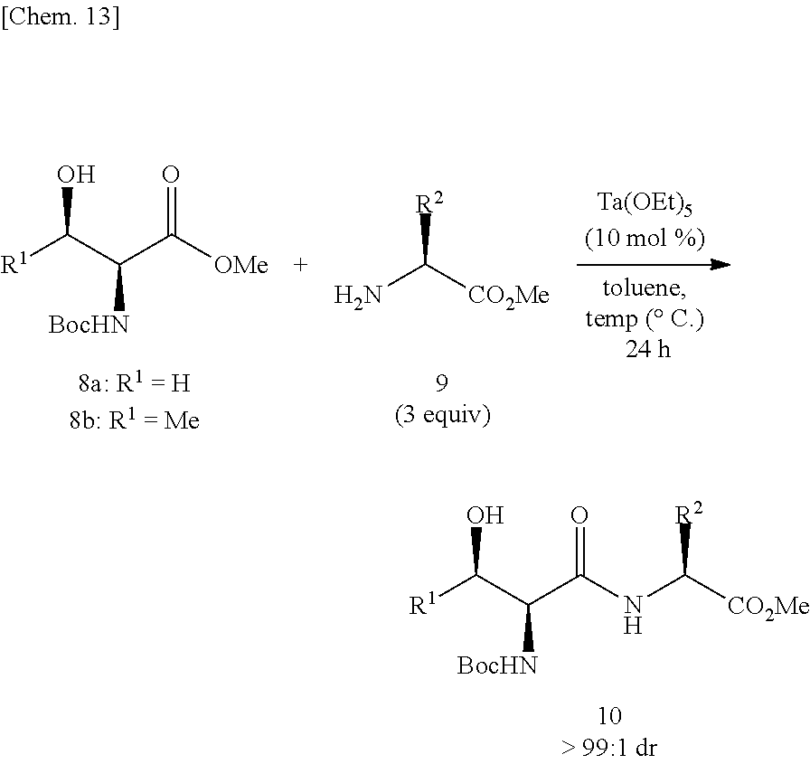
[R1]C(O)C(C([OMe])=O)[BocHN].NC([R2])[CO2Me].[R1]C(O)C(C(NC([CO2Me])[R2])=O)[BocHN]
